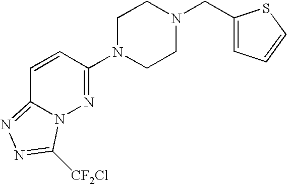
C1N(C2=NN3C(=NN=C3[CF2Cl])C=C2)CCN(CC2=CC=CS2)C1
